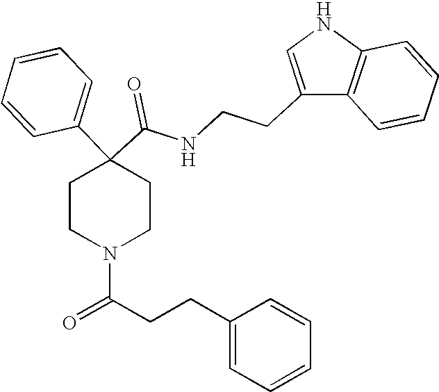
N(C(C1(C2=CC=CC=C2)CCN(C(CCC2=CC=CC=C2)=O)CC1)=O)CCC1=CNC2=C1C=CC=C2
